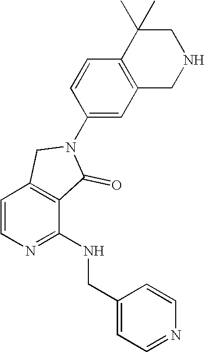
C1=CN=C(NCC2=CC=NC=C2)C2=C1CN(C1=CC3=C(C=C1)C(C)(C)CNC3)C2=O
